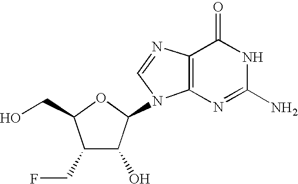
C1(CF)C(O)C(N2C3=C(N=C2)C(=O)NC(N)=N3)OC1CO
